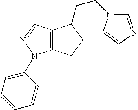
C12=C(N(C3=CC=CC=C3)N=C1)CCC2CCN1C=CN=C1
